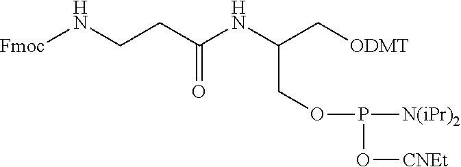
[Fmoc]NCCC(NC(C[ODMT])COP([N(iPr)2])O[CNEt])=O
